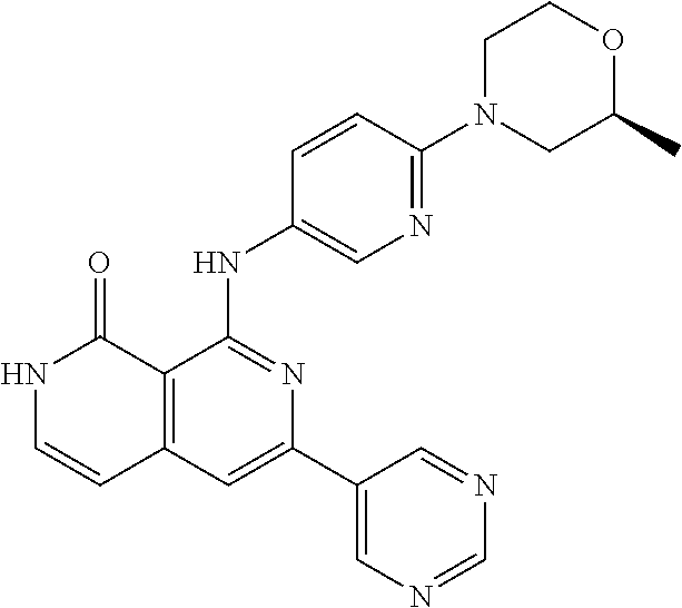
C12=C(C=C(C3=CN=CN=C3)N=C1NC1=CN=C(N3CC(C)OCC3)C=C1)C=CNC2=O
